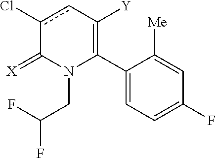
C1(C2=C([Y])cc(Cl)C(=[X])N2CC(F)F)=CC=C(F)C=C1[Me]
